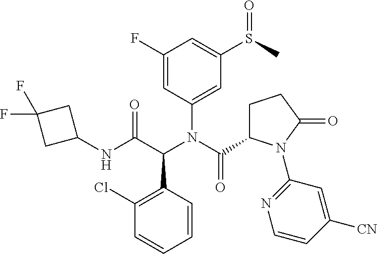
C1(C(C(NC2CC(F)(F)C2)=O)N(C(=O)C2CCC(=O)N2C2=NC=CC([CN])=C2)C2=CC(S(C)=O)=CC(F)=C2)=C(Cl)C=CC=C1
